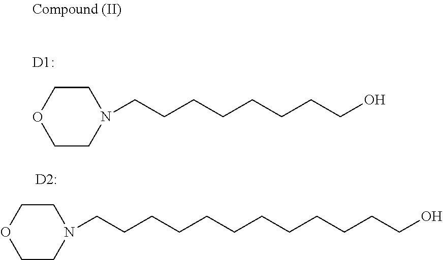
C1COCCN1CCCCCCCCO.C1COCCN1CCCCCCCCCCCCO.[D2:]
